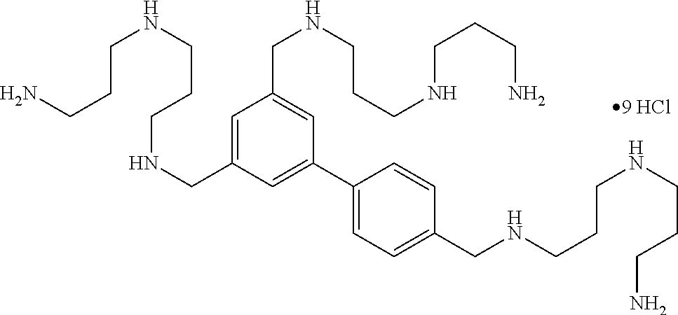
C1=C(CNCCCNCCCN)C=C(C2=CC=C(CNCCCNCCCN)C=C2)C=C1CNCCCNCCCN
